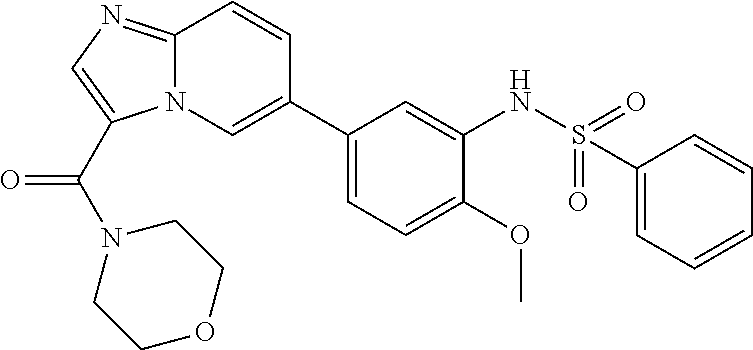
N12C(=NC=C1C(N1CCOCC1)=O)C=CC(C1=CC=C(OC)C(NS(=O)(=O)C3=CC=CC=C3)=C1)=C2
